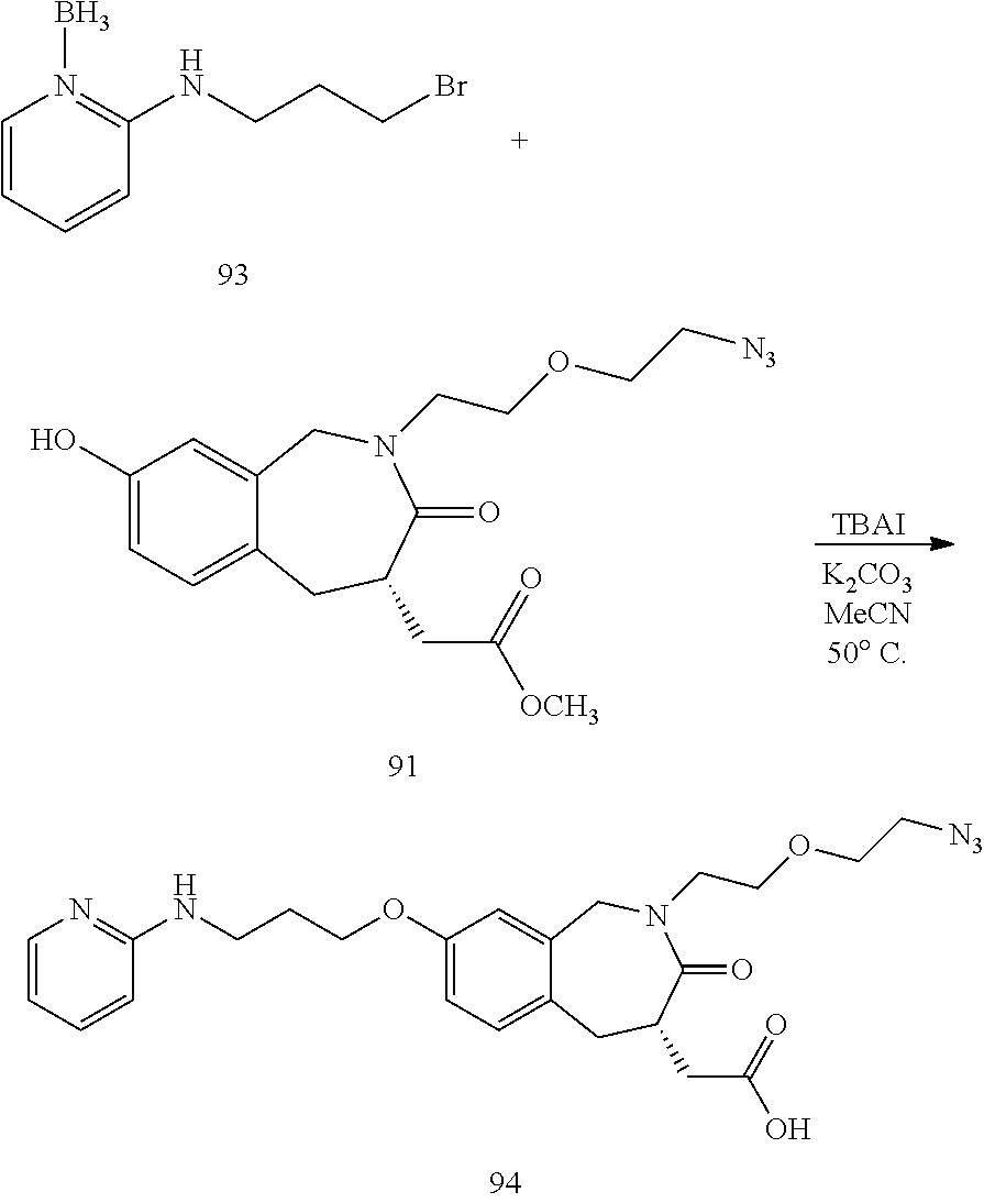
C1=CC=CC(NCCCBr)=N1B.C1(O)=CC=C2C(=C1)CN(CCOCC[N3])C(=O)C(CC([OCH3])=O)C2.[TBAI].C1(OCCCNC2=NC=CC=C2)=CC=C2C(=C1)CN(CCOCC[N3])C(=O)C(CC(O)=O)C2
